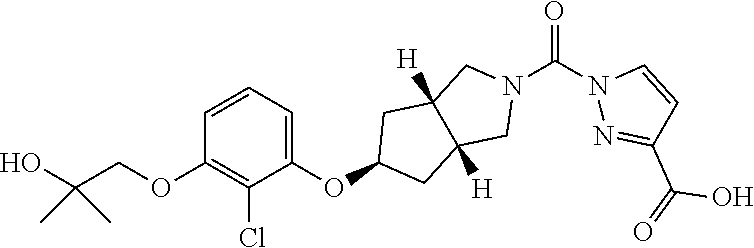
C1(OC2CC3([H])C([H])(C2)CN(C(N2N=C(C(=O)O)C=C2)=O)C3)=CC=CC(OCC(O)(C)C)=C1Cl
